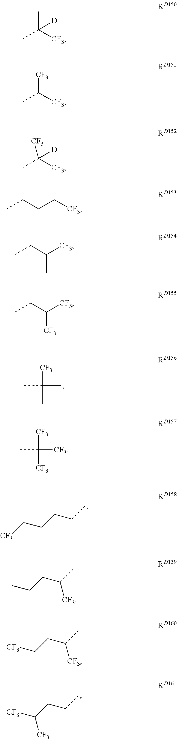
[CF3]C(C)(C)C.C([CF3])CCCC.[CF3]C(CCC)[CF3].CC([D])([CF3])C.[CF3]C([CF3])C.[CF3]C([CF3])(C)[D].C(C)CC[CF3].C(C)C([CF3])C.C(C)C([CF3])[CF3].[CF3]C([CF3])([CF3])C.CCCC(C)[CF3].[CF3]CCC(C)[CF3]
